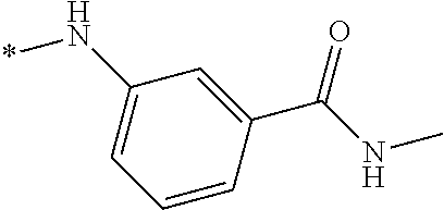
C1(N*)=CC=CC(C(=O)NC)=C1
